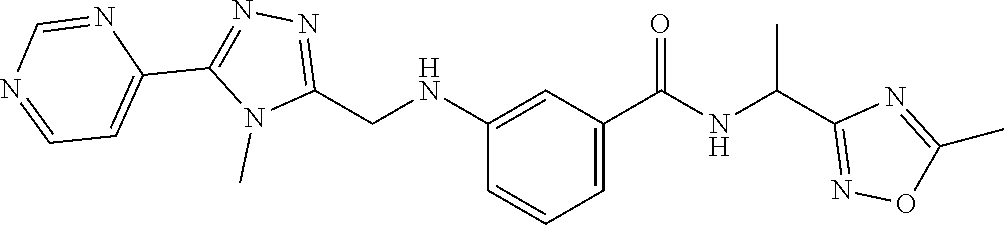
C1(NCC2=NN=C(C3=CC=NC=N3)N2C)=CC(C(NC(C2=NOC(C)=N2)C)=O)=CC=C1
